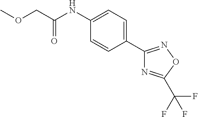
C1(C2=NOC(C(F)(F)F)=N2)=CC=C(NC(COC)=O)C=C1
